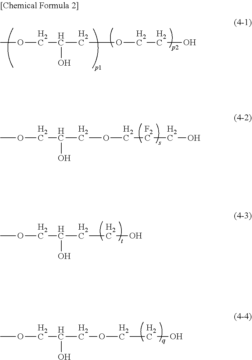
COCC(COCCO)O.COCC(COC[F2C]CO)O.COCC(CCO)O.C(C(COCCO)O)OC
